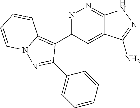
N1=C(C2=C3N(N=C2C2=CC=CC=C2)C=CC=C3)C=C2C(=N1)NN=C2N
